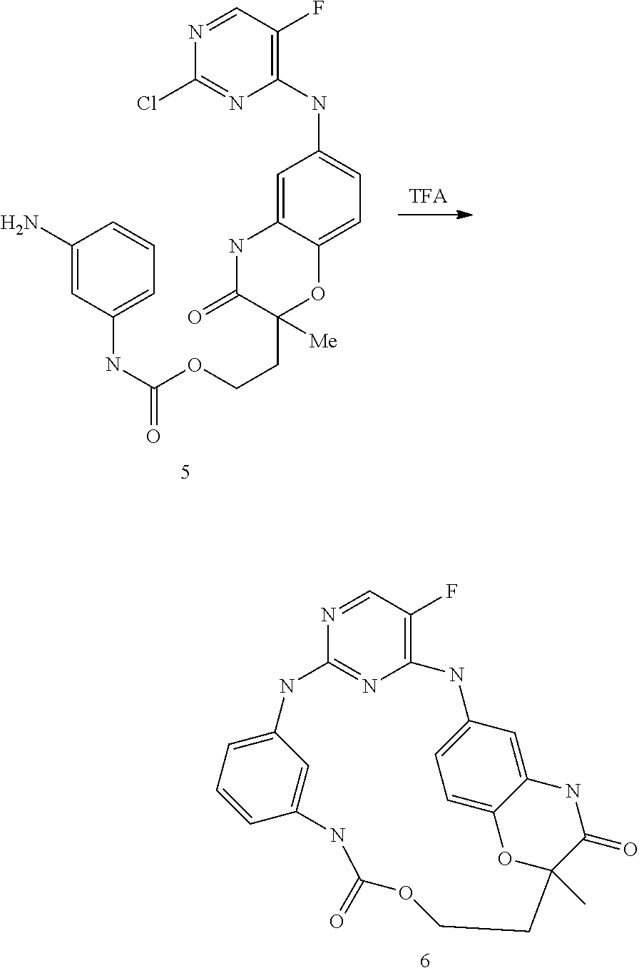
C1=C2C3=CC(=C1)NC1=C(F)C=NC(=N1)NC1=CC=CC(=C1)NC(=O)OCCC(C)(O2)C(=O)N3.C1=C2C(=CC=C1NC1=C(F)C=NC(Cl)=N1)OC(CCOC(NC1=CC=CC(N)=C1)=O)([Me])C(=O)N2
